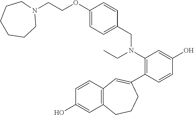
C12=C(C=CC(O)=C1)C=C(C1=C(N(CC)CC3=CC=C(OCCN4CCCCCC4)C=C3)C=C(O)C=C1)CCC2
